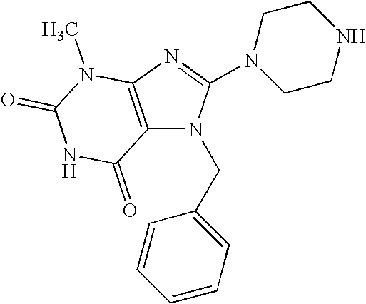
C12=C(N=C(N3CCNCC3)N1CC1=CC=CC=C1)N(C)C(=O)NC2=O
